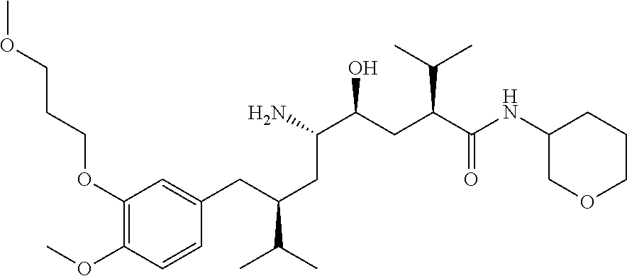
COCCCOC1=C(OC)C=CC(CC(CC(C(CC(C(NC2COCCC2)=O)C(C)C)O)N)C(C)C)=C1
